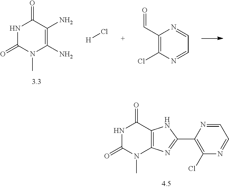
N1C(=O)N(C)C(N)=C(N)C1=O.C1(Cl)=C(C=O)N=CC=N1.[H]Cl.N1C(=O)N(C)C2=C(C1=O)NC(C1=C(Cl)N=CC=N1)=N2
